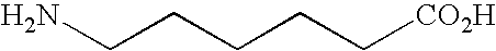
NCCCCC[CO2H]
